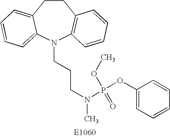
C1CC2=CC=CC=C2N(CCCN(C)P(OC2=CC=CC=C2)(=O)OC)C2=C1C=CC=C2
